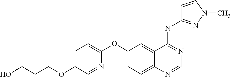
C1(OCCCO)=CC=C(OC2=CC=C3C(=C2)C(NC2=NN(C)C=C2)=NC=N3)N=C1
